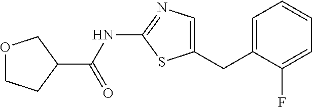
C1(CC2=CC=CC=C2F)=CN=C(NC(=O)C2COCC2)S1
